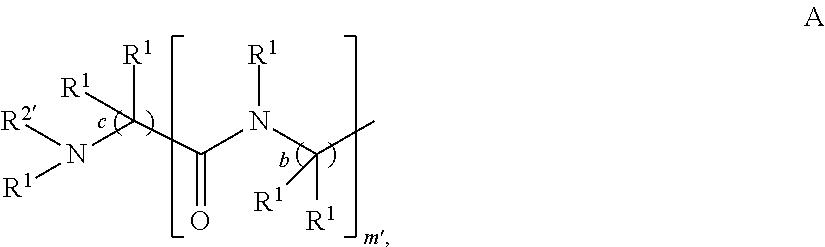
C(N(C([R1])(C)[R1])[R1])(C([R1])([R1])N([R2])[R1])=O
